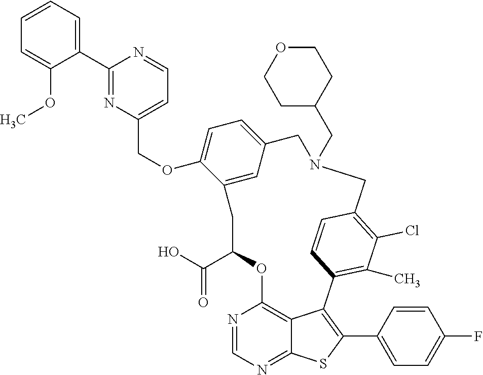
C1=CC=C(C2=NC(COC3=CC=C4C=C3CC(C(=O)O)OC3=C5C(=NC=N3)SC(C3=CC=C(F)C=C3)=C5C3=C(C)C(Cl)=C(C=C3)CN(CC3CCOCC3)C4)=CC=N2)C(OC)=C1
